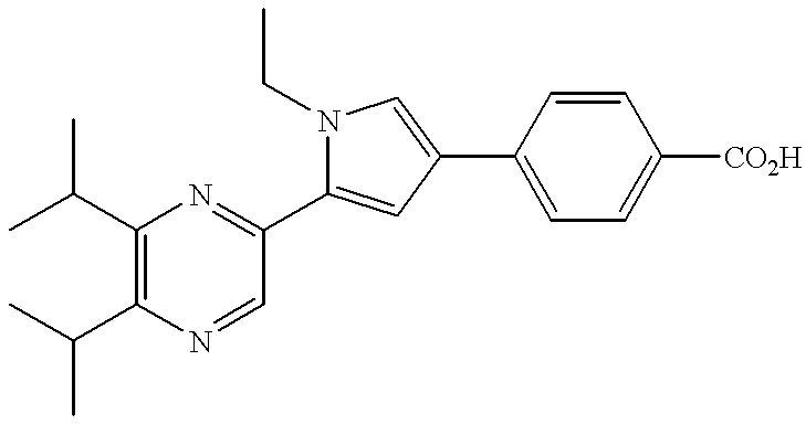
CC(C1=C(C(C)C)N=CC(C2=CC(C3=CC=C([CO2H])C=C3)=CN2CC)=N1)C
